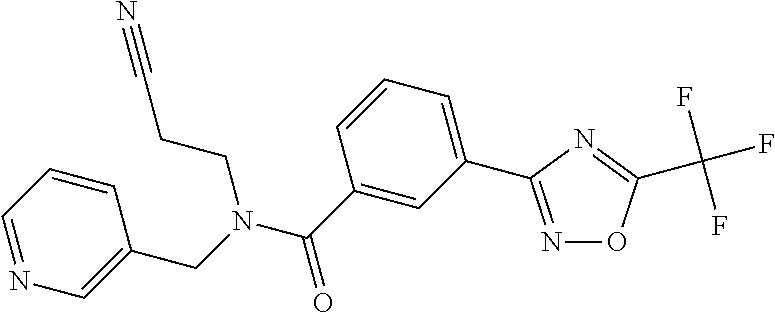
C1=NC=C(CN(C(C2=CC(C3=NOC(C(F)(F)F)=N3)=CC=C2)=O)CCC#N)C=C1
